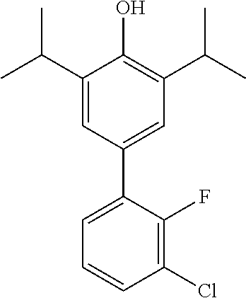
C1(C(C)C)=CC(C2=CC=CC(Cl)=C2F)=CC(C(C)C)=C1O
